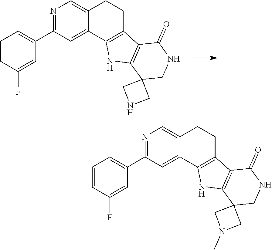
N1=C(C2=CC=CC(F)=C2)C=C2C(=C1)CCC1=C2NC2=C1C(=O)NCC21CNC1.N1=C(C2=CC=CC(F)=C2)C=C2C(=C1)CCC1=C2NC2=C1C(=O)NCC21CN(C)C1
